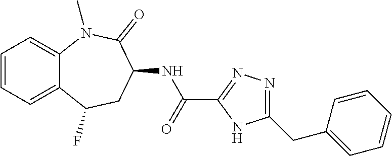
N(C(C1=NN=C(CC2=CC=CC=C2)N1)=O)C1CC(F)C2=CC=CC=C2N(C)C1=O
